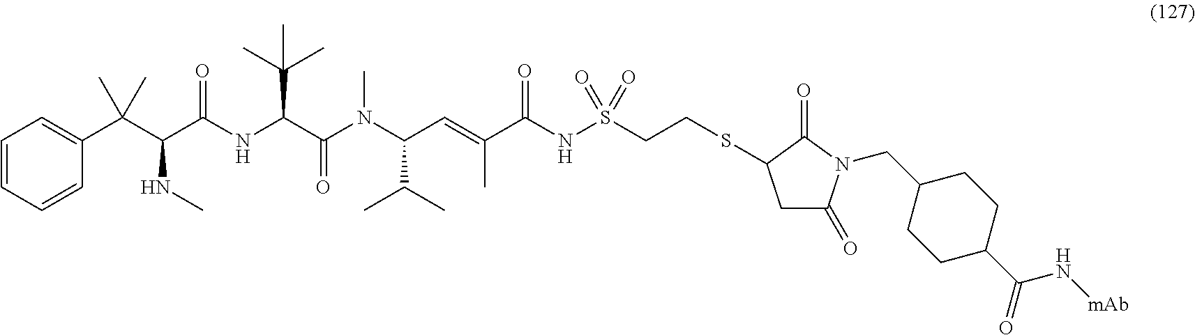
C1=CC=CC(C(C(NC)C(=O)NC(C(C)(C)C)C(=O)N(C)C(C(C)C)C=C(C)C(=O)NS(=O)(=O)CCSC2CC(=O)N(CC3CCC(C(N[mAb])=O)CC3)C2=O)(C)C)=C1
